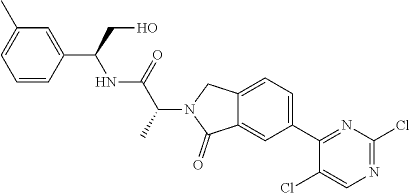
C12=CC(C3=NC(Cl)=NC=C3Cl)=CC=C1CN(C(C(NC(C1=CC(C)=CC=C1)CO)=O)C)C2=O
